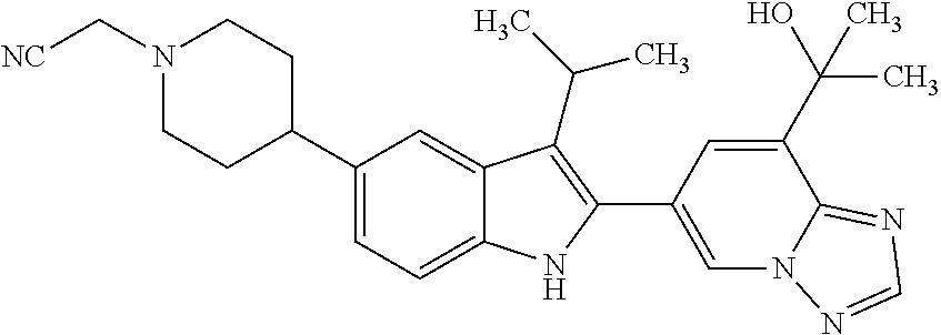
N1(C[NC])CCC(C2=CC=C3C(=C2)C(C(C)C)=C(C2=CN4C(=NC=N4)C(C(O)(C)C)=C2)N3)CC1
